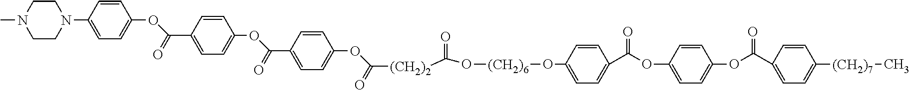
CN1CCN(C2=CC=C(OC(C3=CC=C(OC(C4=CC=C(OC([(CH2)2]C(O[(CH2)6]OC5=CC=C(C(OC6=CC=C(OC(C7=CC=C([(CH2)7]C)C=C7)=O)C=C6)=O)C=C5)=O)=O)C=C4)=O)C=C3)=O)C=C2)CC1
